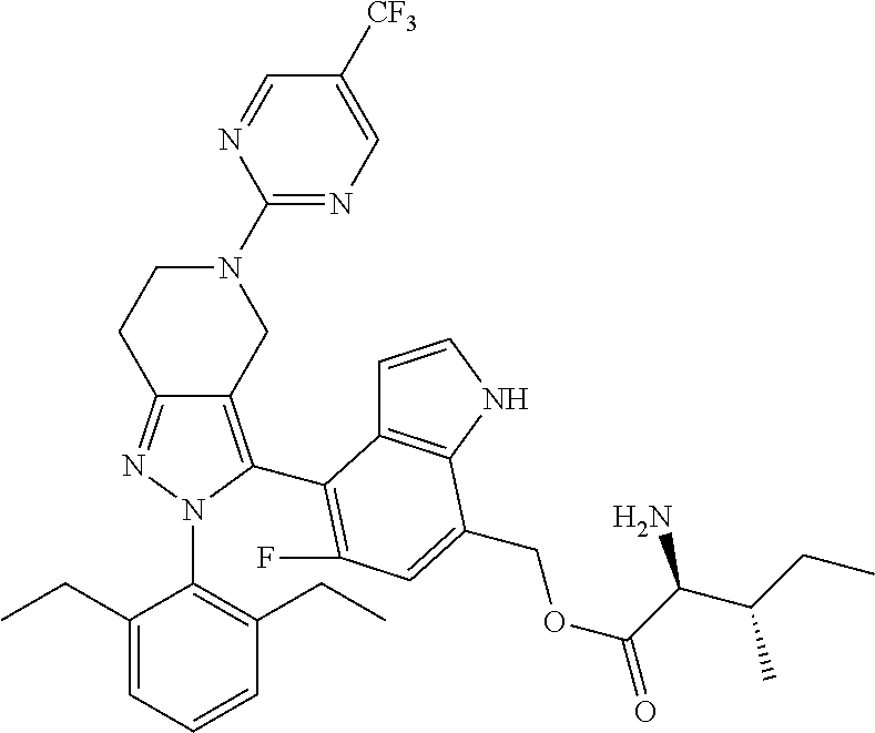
C12=NN(C3=C(CC)C=CC=C3CC)C(C3=C(F)C=C(COC(C(C(CC)C)N)=O)C4=C3C=CN4)=C1CN(C1=NC=C([CF3])C=N1)CC2
